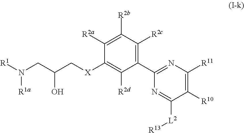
[R1]N(CC(C[X]C1=C([R2d])C(C2=NC([R11])=C([R10])C([L2][R13])=N2)=C([R2c])C([R2b])=C1[R2a])O)[R1a]
